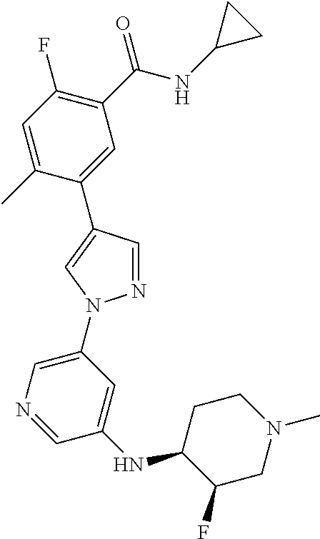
C1(C(NC2CC2)=O)=C(F)C=C(C)C(C2=CN(C3=CN=CC(NC4C(F)CN(C)CC4)=C3)N=C2)=C1
